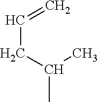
CC(CC=C)C
